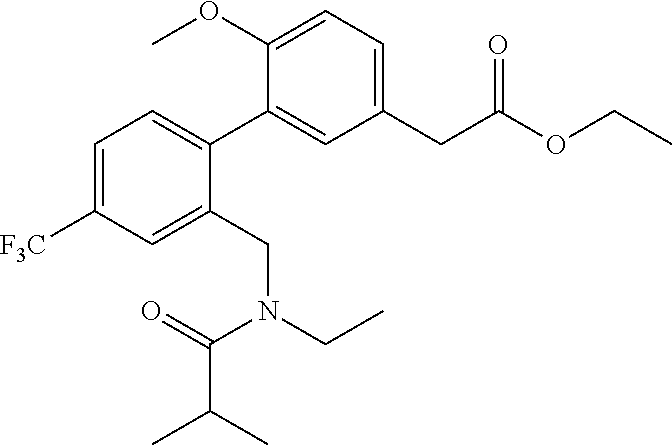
C1=C([F3C])C=C(CN(CC)C(=O)C(C)C)C(C2=CC(CC(OCC)=O)=CC=C2OC)=C1
